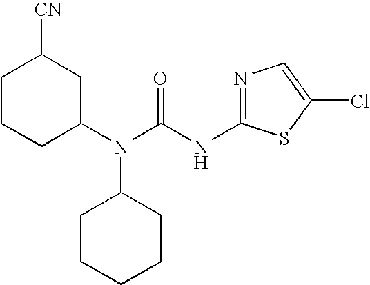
C1CCC(N(C(NC2=NC=C(Cl)S2)=O)C2CCCCC2)CC1[CN]
